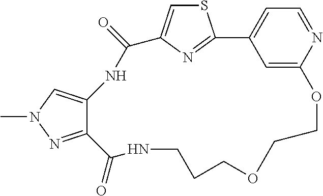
S1C=C2N=C1C1=CC=NC(=C1)OCCOCCCNC(=O)C1=NN(C)C=C1NC2=O
